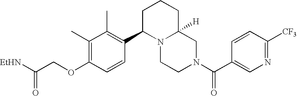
C(OC1=C(C)C(C)=C(C2N3C([H])(CN(C(=O)C4=CN=C([CF3])C=C4)CC3)CCC2)C=C1)C([EtHN])=O
